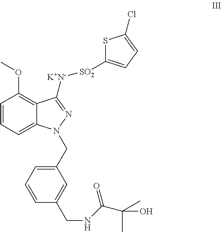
C1=CC=C2C(=C1OC)C([K+N-][SO2]C1=CC=C(Cl)S1)=NN2CC1=CC=CC(CNC(C(O)(C)C)=O)=C1
